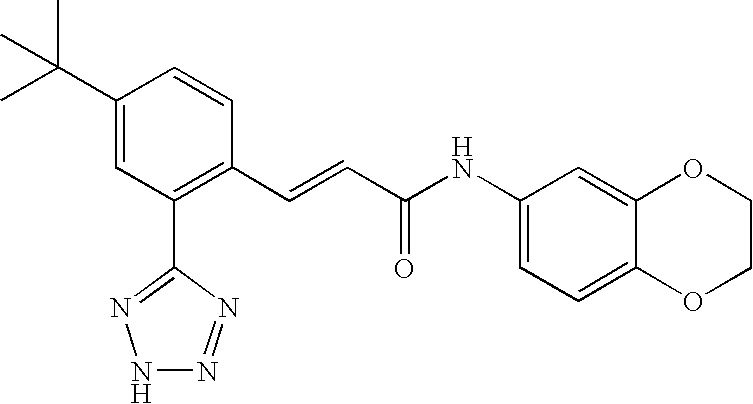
C(=CC(=O)NC1=CC=C2C(=C1)OCCO2)C1=C(C2=NNN=N2)C=C(C(C)(C)C)C=C1
